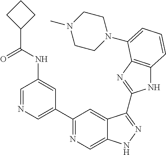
C1=NC=C(C2=NC=C3C(=C2)C(C2=NC4=C(N2)C=CC=C4N2CCN(C)CC2)=NN3)C=C1NC(C1CCC1)=O
